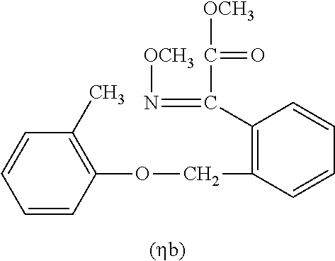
C1=CC(OCC2=C(C(=N[OCH3])C([OCH3])=O)C=CC=C2)=C(C)C=C1
